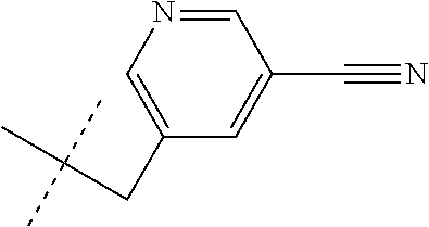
C1=NC=C(CC(C)(C)C)C=C1C#N
